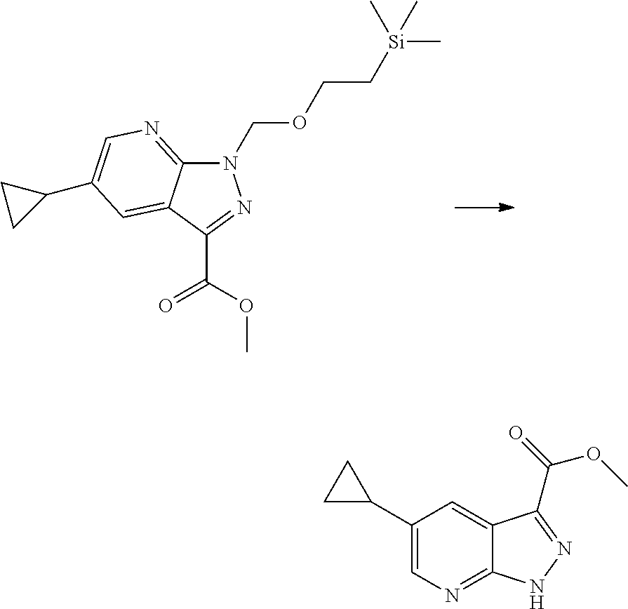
N1(COCC[Si](C)(C)C)C2=NC=C(C3CC3)C=C2C(C(OC)=O)=N1.C1(C2CC2)=CN=C2C(=C1)C(C(=O)OC)=NN2
